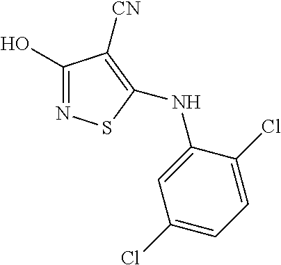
C1(O)=NSC(NC2=CC(Cl)=CC=C2Cl)=C1[CN]
